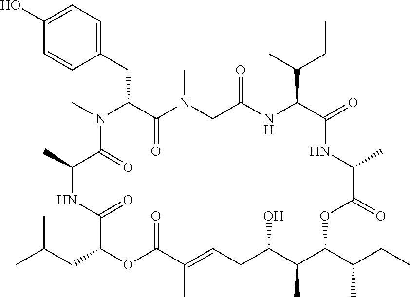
C1(O)=CC=C(CC2C(=O)N(C)CC(=O)NC(C(C)CC)C(=O)NC(C)C(=O)OC(C(C)CC)C(C)C(O)CC=C(C)C(=O)OC(CC(C)C)C(=O)NC(C)C(=O)N2C)C=C1
